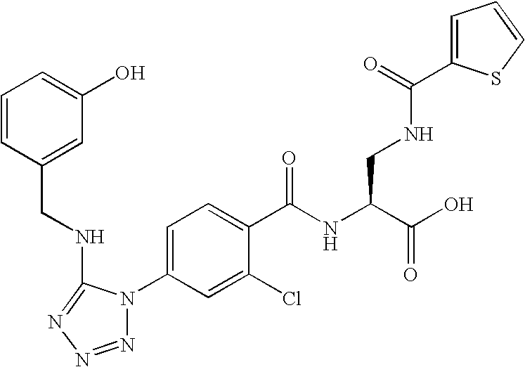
C1=C(N2N=NN=C2NCC2=CC(O)=CC=C2)C=C(Cl)C(C(=O)NC(C(O)=O)CNC(C2=CC=CS2)=O)=C1
